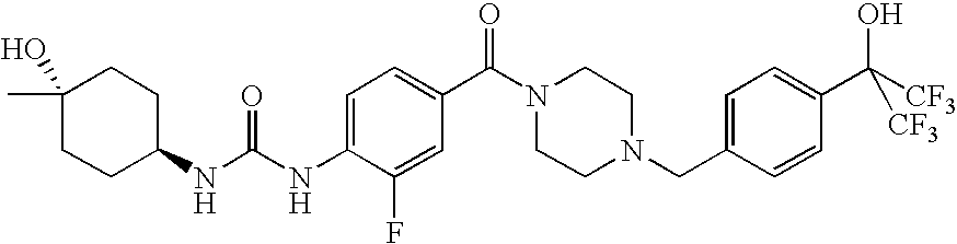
C1(NC(NC2=CC=C(C(=O)N3CCN(CC4=CC=C(C(O)([CF3])[CF3])C=C4)CC3)C=C2F)=O)CCC(C)(O)CC1
